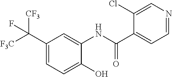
C1(C([F3C])([CF3])F)=CC=C(O)C(NC(C2=CC=NC=C2Cl)=O)=C1
